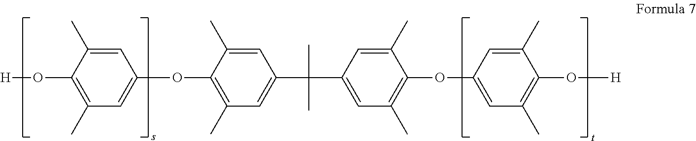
[H]OC1=C(C)C=C(OC2=C(C)C=C(C(C)(C)C3=CC(C)=C(OC4=CC(C)=C(O[H])C(C)=C4)C(C)=C3)C=C2C)C=C1C
